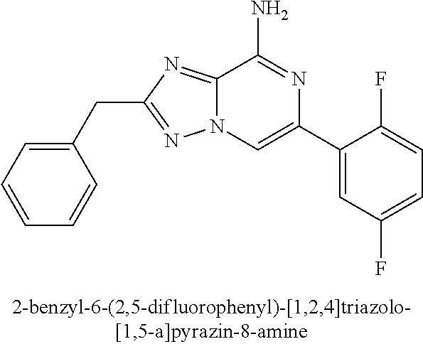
C1(CC2=NN3C(=N2)C(N)=NC(C2=CC(F)=CC=C2F)=C3)=CC=CC=C1
